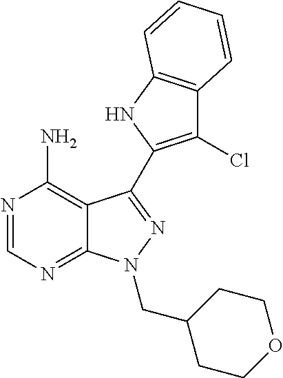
C12=C(N)N=CN=C1N(CC1CCOCC1)N=C2C1=C(Cl)C2=C(N1)C=CC=C2
